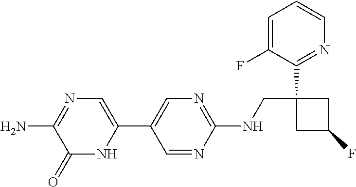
C1=NC(NCC2(C3=NC=CC=C3F)CC(F)C2)=NC=C1C1=CN=C(N)C(=O)N1
